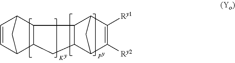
C1=CC2CC1C1C2C2C(C1)C1CC2C([Ry1])=C1[Ry2]
